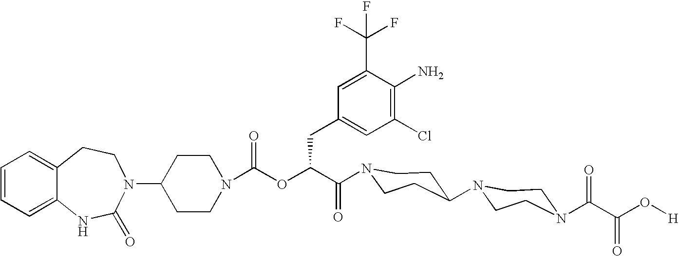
C12=CC=CC=C1NC(=O)N(C1CCN(C(=O)OC(C(=O)N3CCC(N4CCN(C(C(O[H])=O)=O)CC4)CC3)CC3=CC(Cl)=C(N)C(C(F)(F)F)=C3)CC1)CC2
